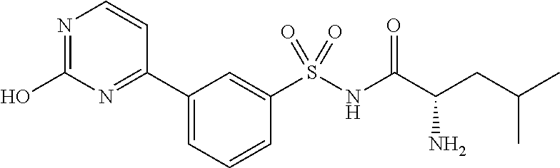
C1(C2=NC(O)=NC=C2)=CC=CC(S(NC(C(CC(C)C)N)=O)(=O)=O)=C1
